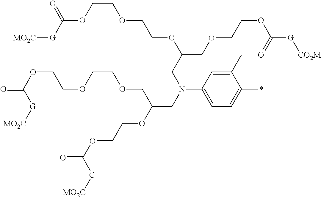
C1(C)=CC(N(CC(OCCOC(=O)[G][MO2C])COCCOCCOC(=O)[G][MO2C])CC(OCCOCCOC([G][MO2C])=O)COCCOC([G][CO2M])=O)=CC=C1*
